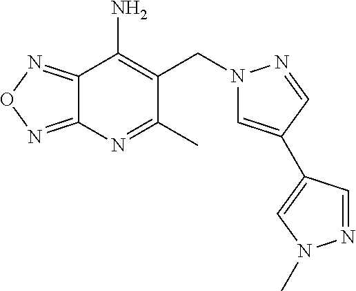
C12=NON=C1C(N)=C(CN1C=C(C3=CN(C)N=C3)C=N1)C(C)=N2
